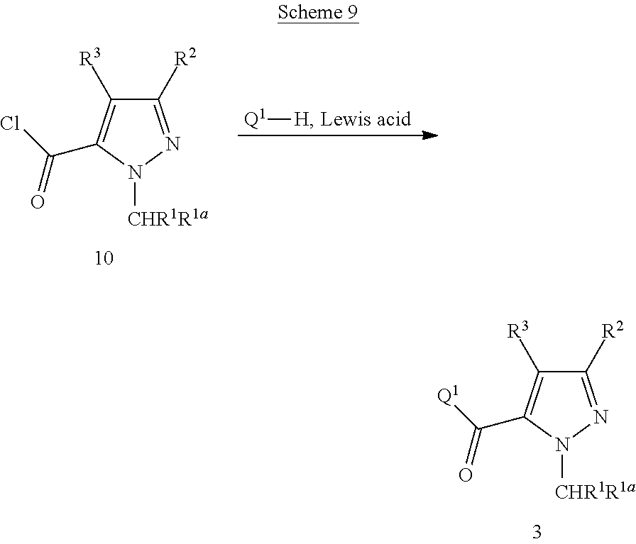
[Q1][H].[Lewis acid].C1([R2])=NN([CHR1R1a])C(C(Cl)=O)=C1[R3].C1([R2])=NN([CHR1R1a])C(C([Q1])=O)=C1[R3]
